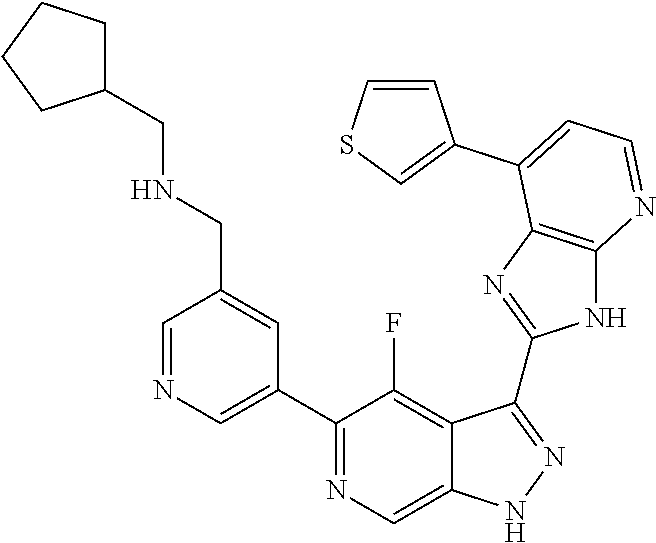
C1=NC=C(C2=NC=C3C(=C2F)C(C2=NC4=C(N2)N=CC=C4C2=CSC=C2)=NN3)C=C1CNCC1CCCC1
